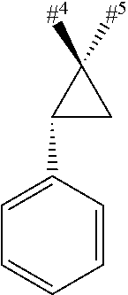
C1=CC(C2CC2([#4])[#5])=CC=C1
